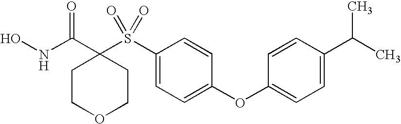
N(C(=O)C1(S(C2=CC=C(OC3=CC=C(C(C)C)C=C3)C=C2)(=O)=O)CCOCC1)O
